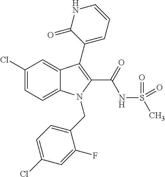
C1(Cl)=CC=C2C(=C1)C(C1=CC=CNC1=O)=C(C(NS(C)(=O)=O)=O)N2CC1=CC=C(Cl)C=C1F
